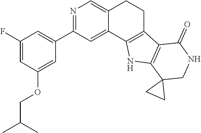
C1=C(F)C=C(C2=NC=C3C(=C2)C2=C(CC3)C3=C(N2)C2(CNC3=O)CC2)C=C1OCC(C)C
